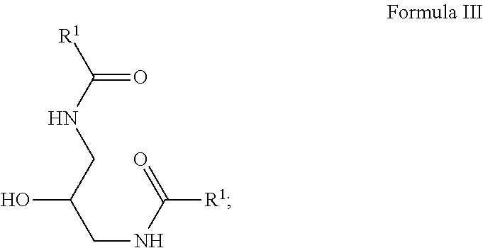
OC(CNC([R1])=O)CNC([R1])=O
